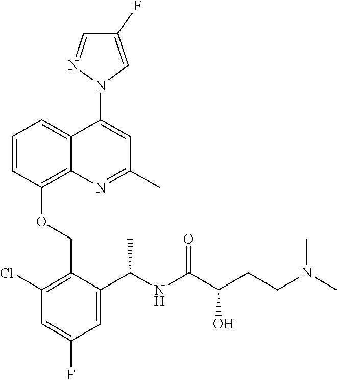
C1=CC(OCC2=C(Cl)C=C(F)C=C2C(NC(C(CCN(C)C)O)=O)C)=C2C(=C1)C(N1C=C(F)C=N1)=CC(C)=N2
